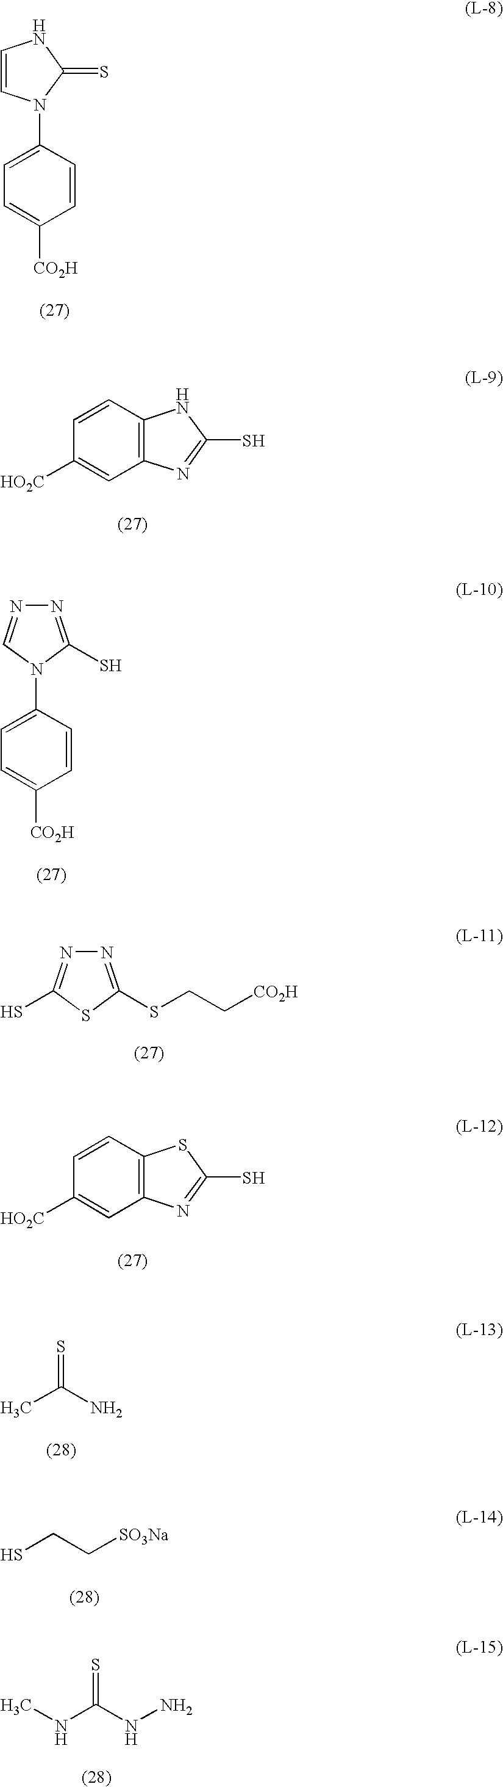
C1=CN(C2=CC=C([CO2H])C=C2)C(=S)N1.C12=C(C=CC([HO2C])=C1)NC(S)=N2.N1(C2=CC=C([CO2H])C=C2)C(S)=NN=C1.S1C(SCC[CO2H])=NN=C1S.C12=C(C=CC([HO2C])=C1)SC(S)=N2.S=C(N)C.C(C[SO3Na])S.S=C(NN)NC
